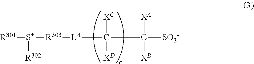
[R301][S+]([R302])[R303][LA]C(C([SO3-])([XA])[XB])([XC])[XD]
